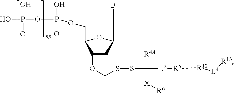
OP(OP(O)(=O)OCC1OC(B)CC1OCSSC([R4A])([X][R6])[L2][R5][R12][L4][R13])(O)=O
